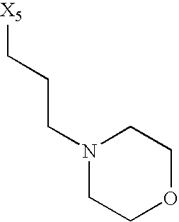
C(CC[X5])N1CCOCC1
